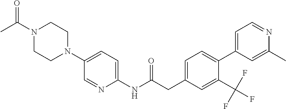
N1(C(C)=O)CCN(C2=CC=C(NC(CC3=CC=C(C4=CC=NC(C)=C4)C(C(F)(F)F)=C3)=O)N=C2)CC1
